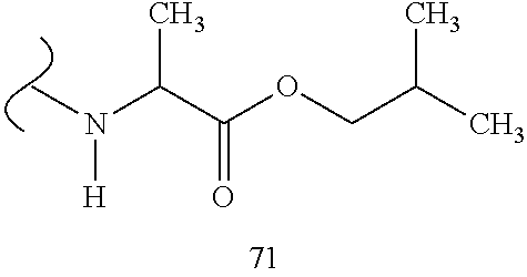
C(C(OCC(C)C)=O)(C)N([H])C
